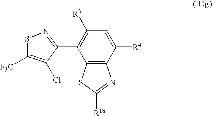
C1([R3])=C(C2=NSC([F3C])=C2Cl)C2=C(C([R4])=C1)N=C([R18])S2
